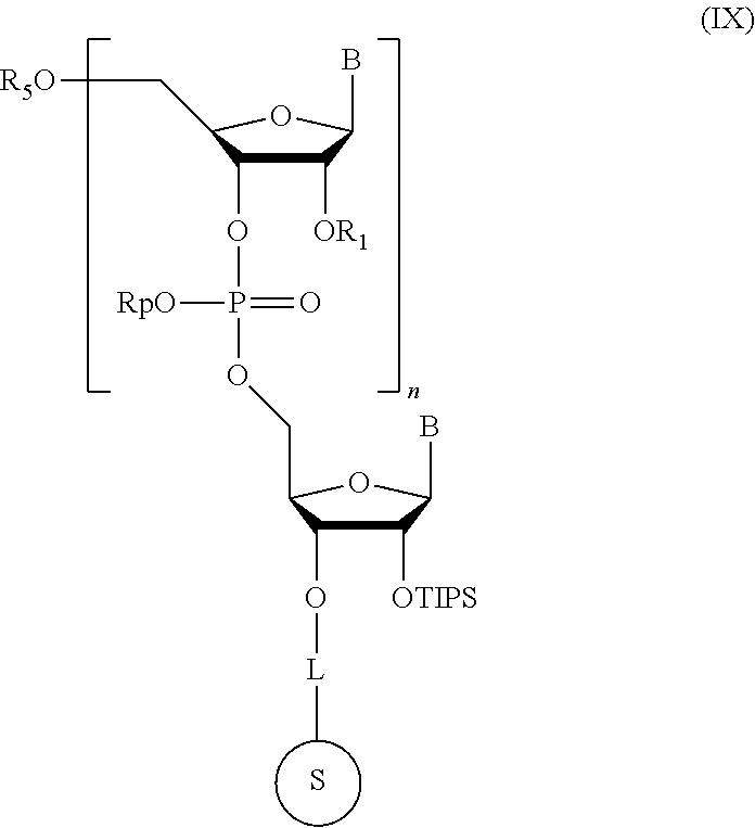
C1([OR1])C(OP(OCC2C(O[L]C)C([OTIPS])C(B)O2)(=O)[RpO])C(C[R5O])OC1B.S
